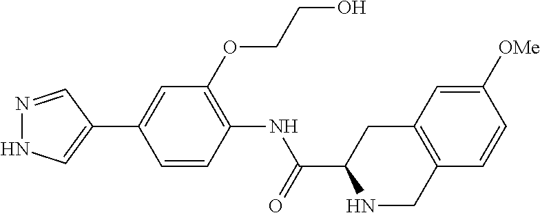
N1=CC(C2=CC(OCCO)=C(NC(C3NCC4=C(C3)C=C([OMe])C=C4)=O)C=C2)=CN1
